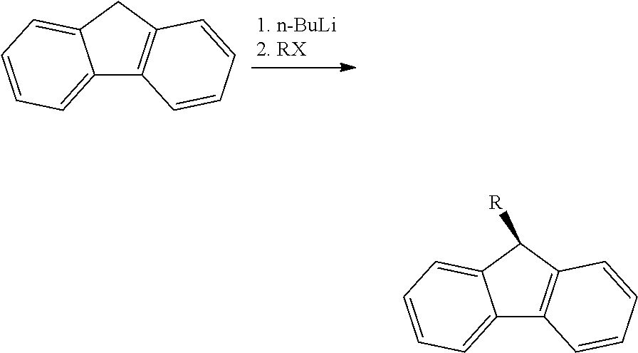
C12=CC=CC=C1CC1=C2C=CC=C1.C12=CC=CC=C1C([R])C1=C2C=CC=C1
